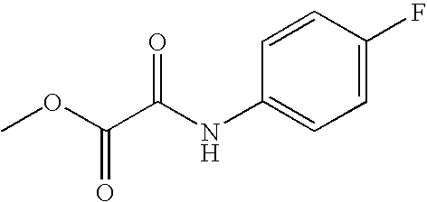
C1=C(F)C=CC(NC(C(=O)OC)=O)=C1
